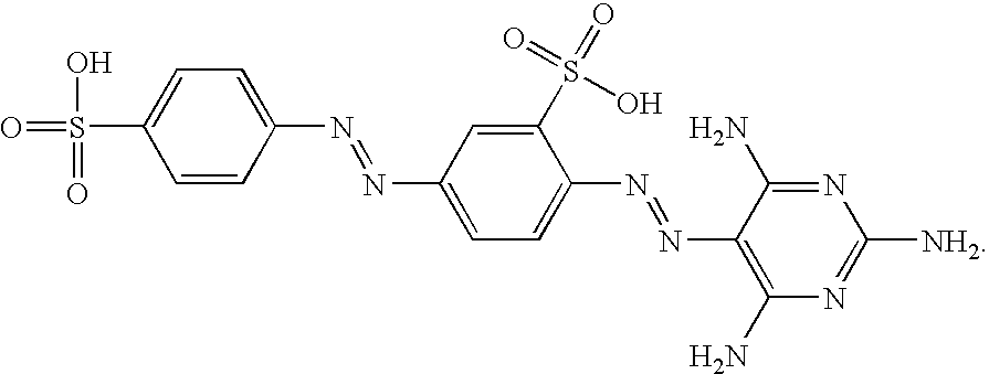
O=S(O)(=O)C1=CC=C(N=NC2=CC=C(N=NC3=C(N)N=C([NH2])N=C3N)C(S(=O)(=O)O)=C2)C=C1
